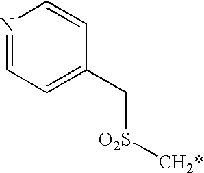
N1=CC=C(C[O2S][CH2*])C=C1
